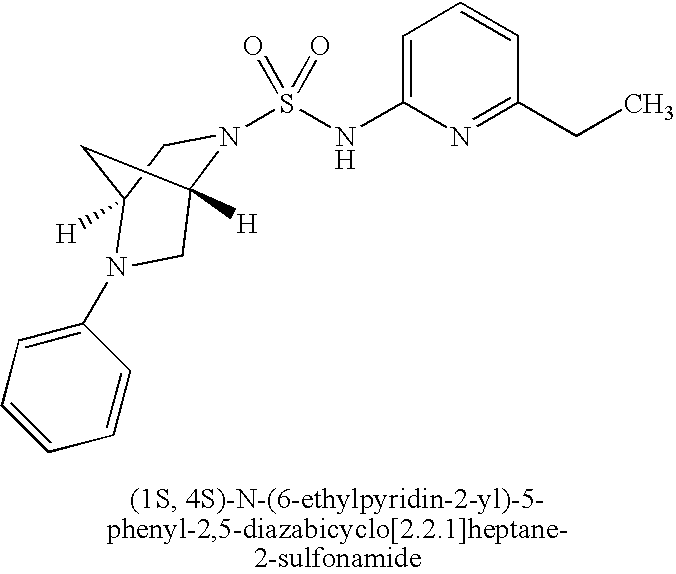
N1(S(NC2=CC=CC(CC)=N2)(=O)=O)C2([H])CN(C3=CC=CC=C3)C([H])(C1)C2
